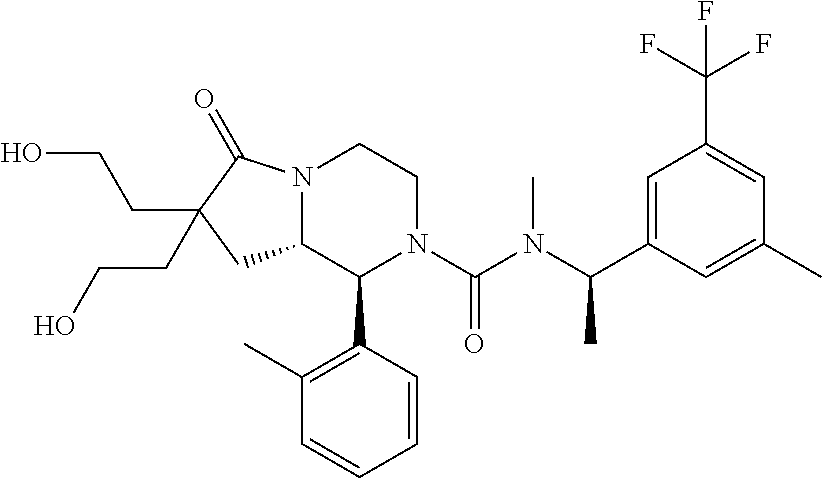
C12N(C(=O)C(CCO)(CCO)C1)CCN(C(N(C(C1=CC(C(F)(F)F)=CC(C)=C1)C)C)=O)C2C1=C(C)C=CC=C1
